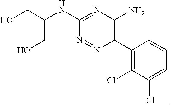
C1(C2=C(N)N=C(NC(CO)CO)N=N2)=C(Cl)C(Cl)=CC=C1
